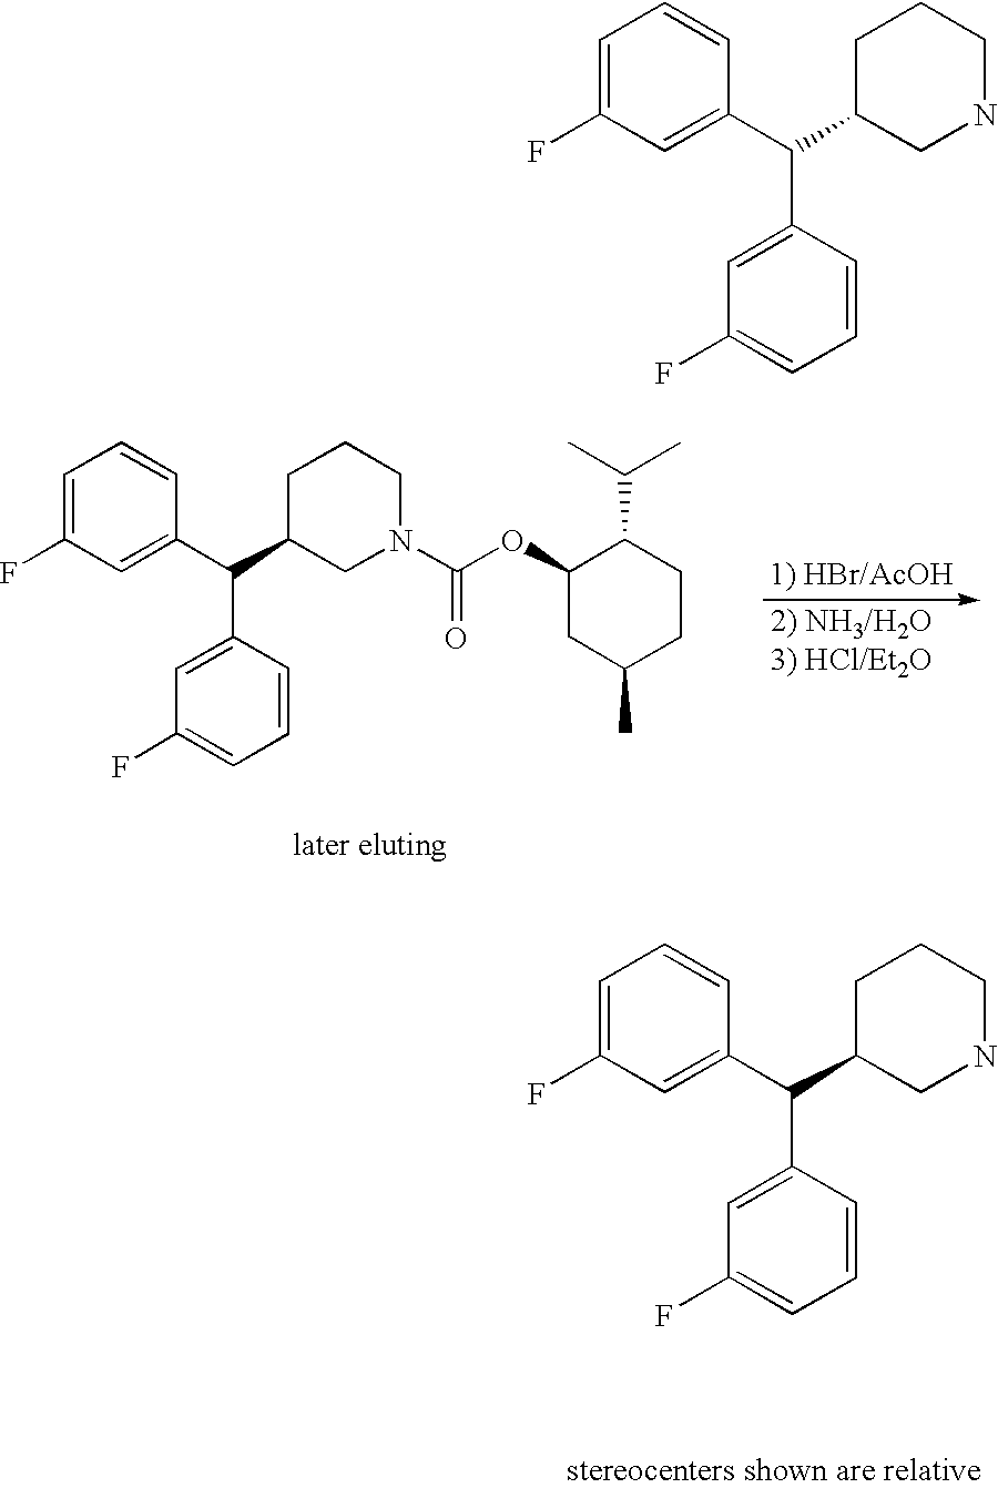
C1=C(F)C=C(C(C2CN(C(OC3CC(C)CCC3C(C)C)=O)CCC2)C2=CC(F)=CC=C2)C=C1.C1=C(F)C=C(C(C2CNCCC2)C2=CC(F)=CC=C2)C=C1.C1=C(F)C=C(C(C2CNCCC2)C2=CC(F)=CC=C2)C=C1
